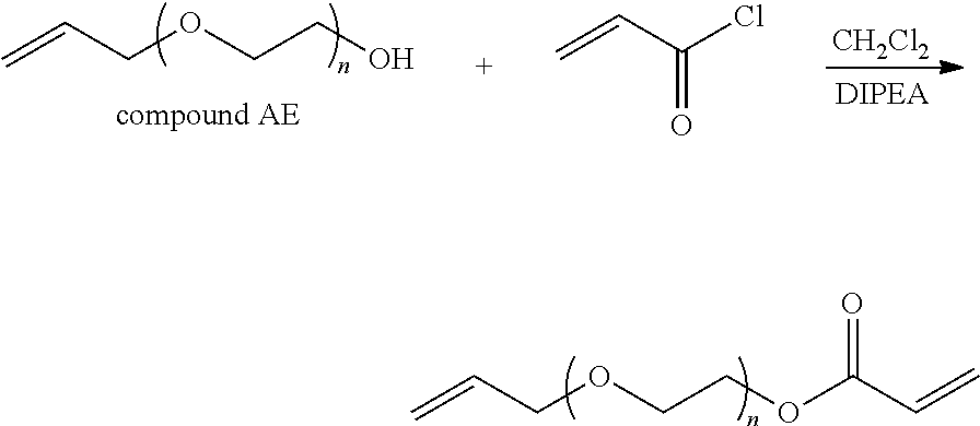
C=CCOCCOC(C=C)=O.C=CC(Cl)=O.C=CCOCCO.[CH2Cl2]
